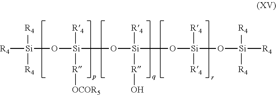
[R4][Si]([R4])([R4])O[Si]([R4])([R][OCOR5])O[Si]([R4])([R]O)O[Si]([R4])([R4])O[Si]([R4])([R4])[R4]
